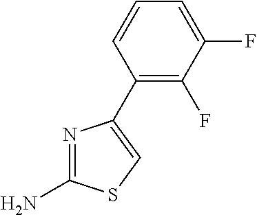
NC1=NC(C2=C(F)C(F)=CC=C2)=CS1
